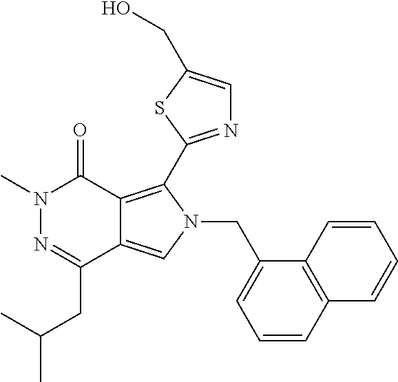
CN1N=C(CC(C)C)C2=CN(CC3=CC=CC4=C3C=CC=C4)C(C3=NC=C(CO)S3)=C2C1=O
